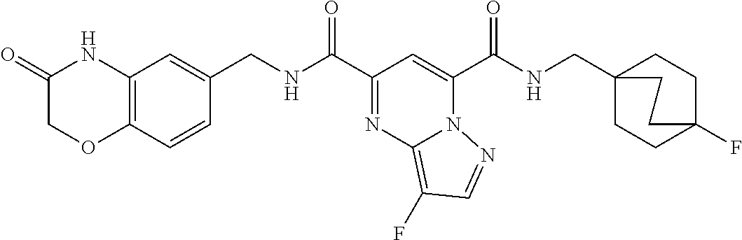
C(C1=NC2=C(F)C=NN2C(C(NCC23CCC(F)(CC2)CC3)=O)=C1)(=O)NCC1=CC2=C(C=C1)OCC(=O)N2
